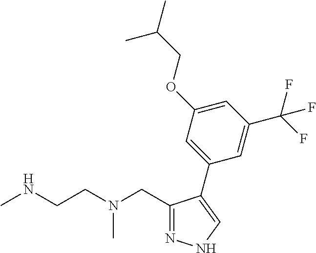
C1(CN(CCNC)C)=NNC=C1C1=CC(OCC(C)C)=CC(C(F)(F)F)=C1
